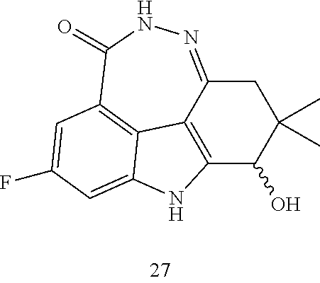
C12=C3C(=NNC(=O)C4=C3C(=CC(F)=C4)N1)CC(C)(C)C2O
